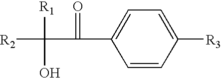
C1([R3])=CC=C(C(C([R2])([R1])O)=O)C=C1
